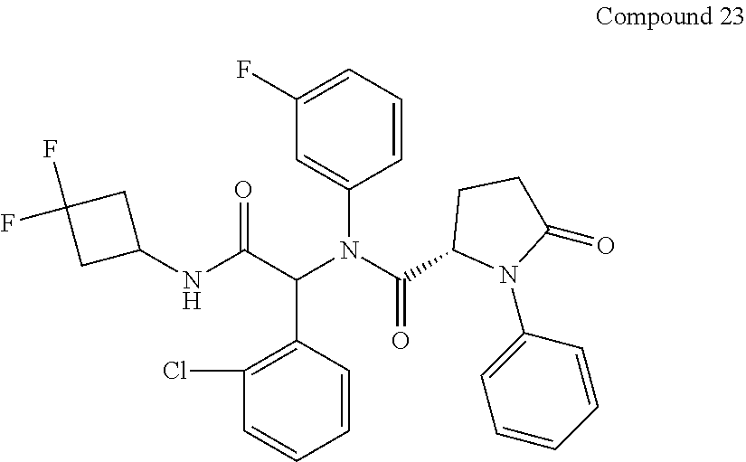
C1=CC(N(C(C2N(C3=CC=CC=C3)C(=O)CC2)=O)C(C(NC2CC(F)(F)C2)=O)C2=C(Cl)C=CC=C2)=CC(F)=C1
